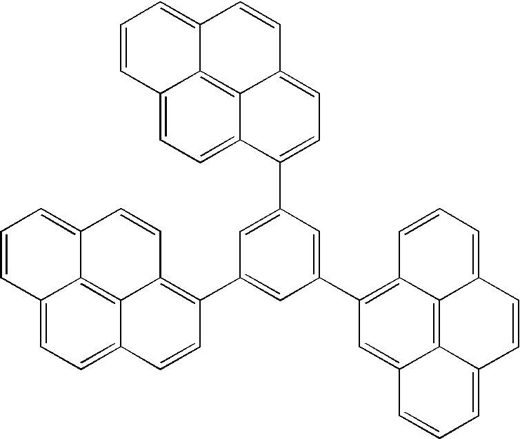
C1=CC2=CC=C3C4=C2C(=C1)C=CC4=C(C1=CC(C2=C4C5=C6C(=C2)C=CC=C6C=CC5=CC=C4)=CC(C2=CC=C4C5=C6C(=CC=C25)C=CC=C6C=C4)=C1)C=C3
